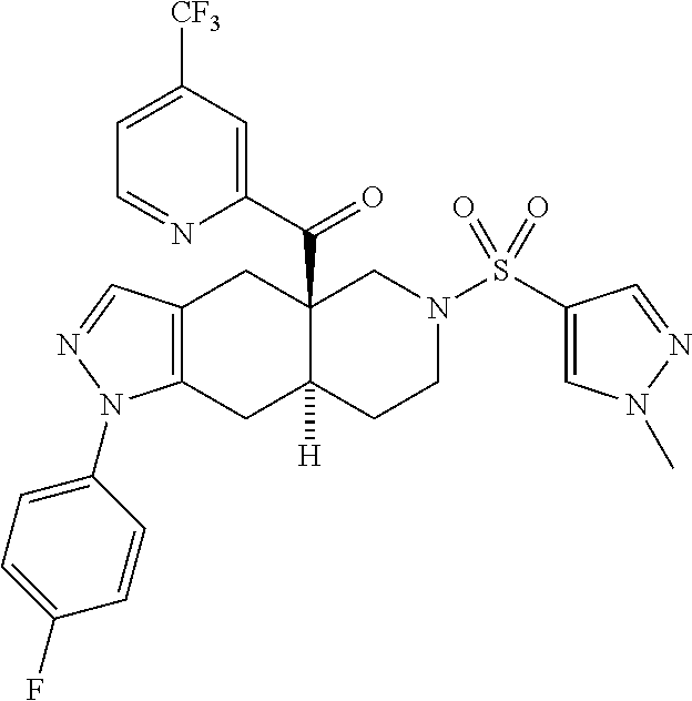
C12=C(CC3([H])C(C(C4=CC([CF3])=CC=N4)=O)(C1)CN(S(C1=CN(C)N=C1)(=O)=O)CC3)N(C1=CC=C(F)C=C1)N=C2
